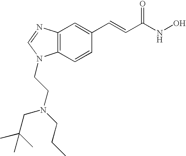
C12=C(C=CC(C=CC(NO)=O)=C1)N(CCN(CCC)CC(C)(C)C)C=N2
